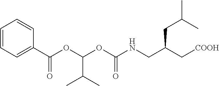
C1(C(OC(OC(NCC(C[COOH])CC(C)C)=O)C(C)C)=O)=CC=CC=C1
